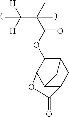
O(C(=O)C(C)(C([H])([H])C)C)C1C2C3C(CC1C3)C(=O)O2
